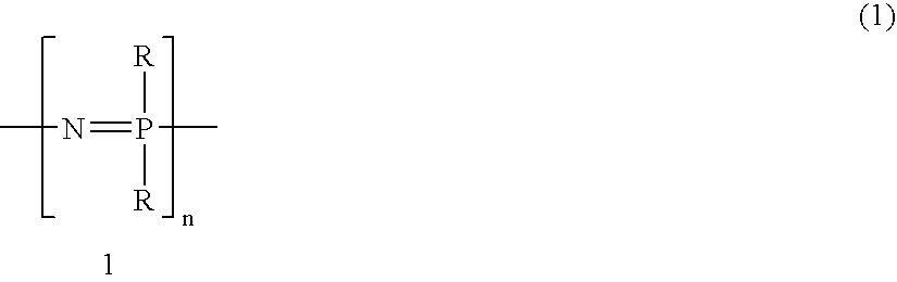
CN=P([R])([R])C
